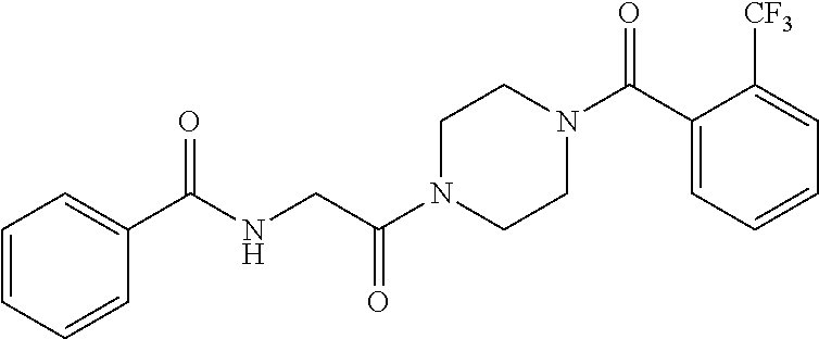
C1=CC=CC=C1C(NCC(N1CCN(C(C2=CC=CC=C2[CF3])=O)CC1)=O)=O
